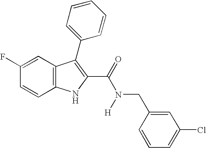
C1(F)=CC2=C(C=C1)NC(C(=O)N([H])CC1=CC(Cl)=CC=C1)=C2C1=CC=CC=C1
